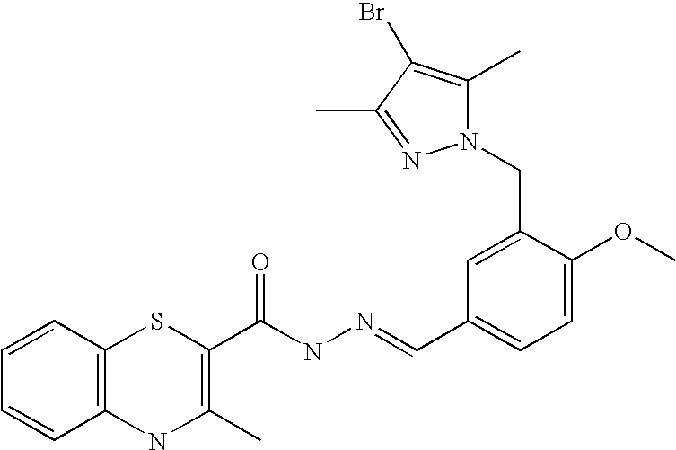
C12=C(C=CC=C1)SC(C(NN=CC1=CC=C(OC)C(CN3C(C)=C(Br)C(C)=N3)=C1)=O)=C(C)N2
